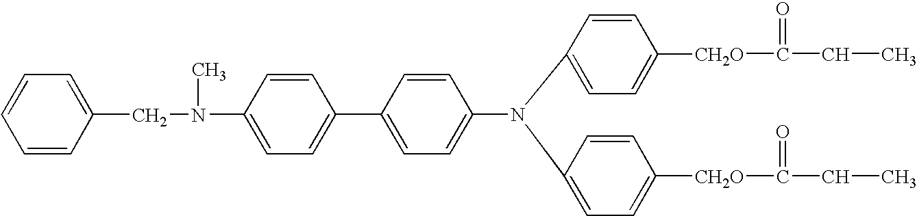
C1=CC(CN(C)C2=CC=C(C3=CC=C(N(C4=CC=C([CH2O]C(=O)CC)C=C4)C4=CC=C([CH2O]C(=O)CC)C=C4)C=C3)C=C2)=CC=C1
